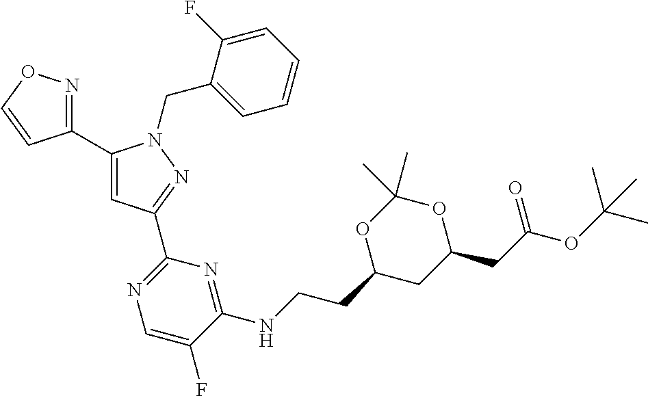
C1(C2=CC(C3=NC=C(F)C(NCCC4CC(CC(=O)OC(C)(C)C)OC(C)(C)O4)=N3)=NN2CC2=CC=CC=C2F)=NOC=C1
